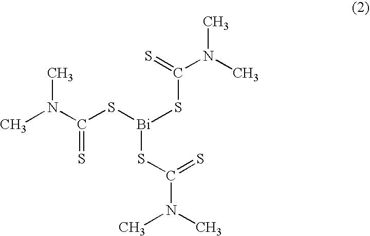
C(N(C)C)(=S)S[Bi](SC(N(C)C)=S)SC(=S)N(C)C
